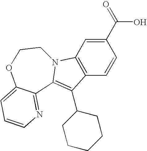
C1(C(=O)O)=CC2=C(C=C1)C(C1CCCCC1)=C1N2CCOC2=CC=CN=C12
